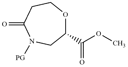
C1(C(OC)=O)OCCC(=O)N([GP])C1
